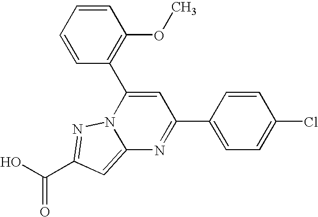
O=C(O)C1=NN2C(=C1)N=C(C1=CC=C(Cl)C=C1)C=C2C1=C(OC)C=CC=C1
